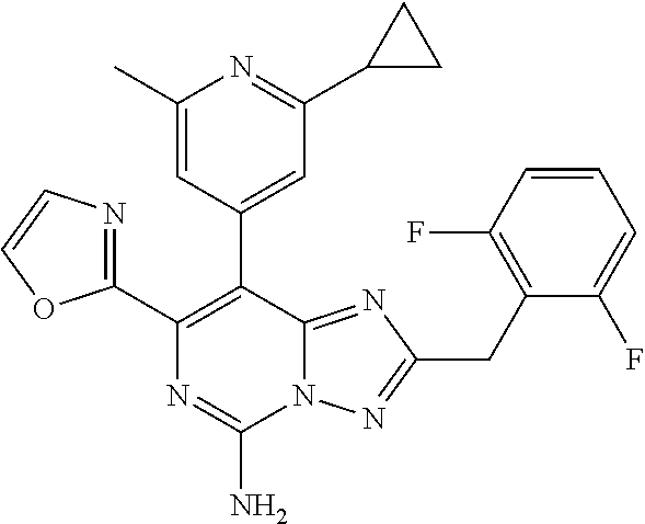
N12C(=NC(CC3=C(F)C=CC=C3F)=N1)C(C1=CC(C3CC3)=NC(C)=C1)=C(C1=NC=CO1)N=C2N
